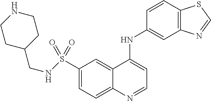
C1(S(=O)(=O)NCC2CCNCC2)=CC=C2C(=C1)C(NC1=CC3=C(C=C1)SC=N3)=CC=N2
